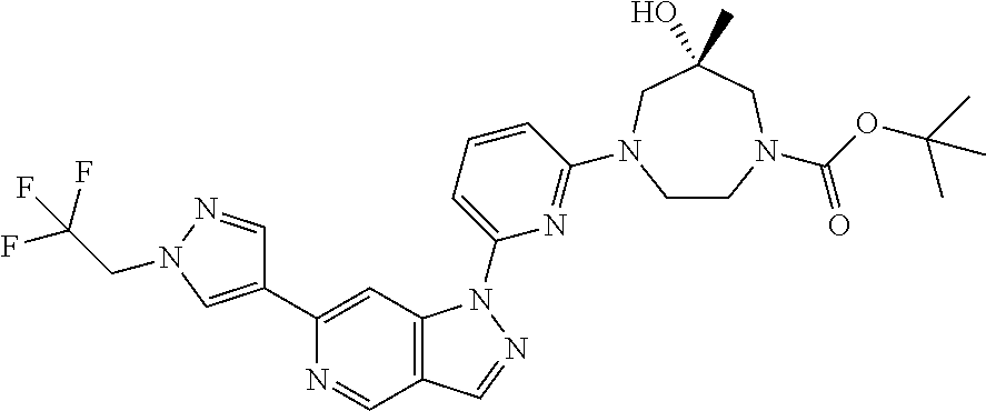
N1=CC2=C(C=C1C1=CN(CC(F)(F)F)N=C1)N(C1=CC=CC(N3CCN(C(OC(C)(C)C)=O)CC(C)(O)C3)=N1)N=C2
